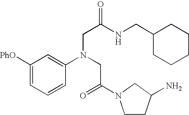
C1([PhO])=CC=CC(N(CC(=O)N2CCC(N)C2)CC(NCC2CCCCC2)=O)=C1
